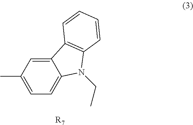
C1=C(C)C=C2C(=C1)N(CC)C1=C2C=CC=C1.[R7]
